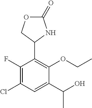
C1(F)=C(Cl)C=C(C(O)C)C(OCC)=C1C1COC(=O)N1
